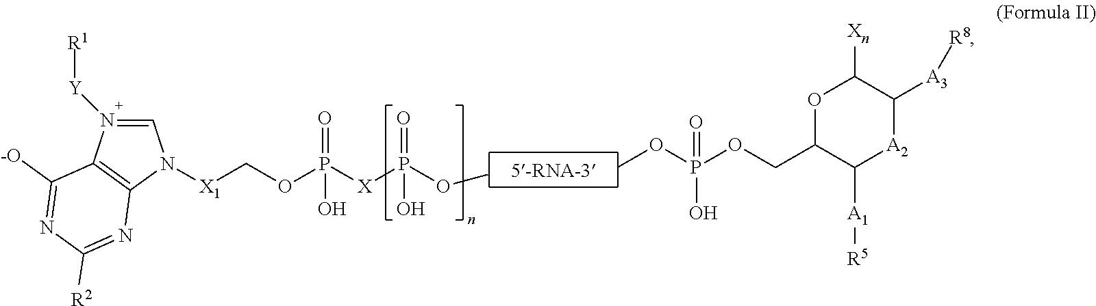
COP(O)(OCC1C([A1][R5])[A2]C([A3][R8])C([Xn])O1)=O.COP([X]P(OC[X1]N1C=N([Y][R1])C2=C1N=C([R2])N=C2[-O])(=O)O)(=O)O
